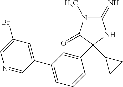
C1(Br)=CN=CC(C2=CC=CC(C3(C4CC4)C(=O)N(C)C(=N)N3)=C2)=C1
